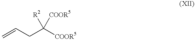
[R2]C(CC=C)([COOR5])[COOR5]
